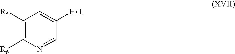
C1([R5])=C([R6])N=CC([Hal])=C1
